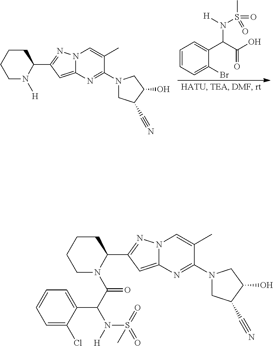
C1=CC=C(Br)C(C(C(O)=O)N([H])S(=O)(C)=O)=C1.C1N([H])C(C2=NN3C(=C2)N=C(N2CC(C#N)C(O)C2)C(C)=C3)CCC1.C1N(C(C(N([H])S(=O)(=O)C)C2=CC=CC=C2Cl)=O)C(C2=NN3C(=C2)N=C(N2CC(C#N)C(O)C2)C(C)=C3)CCC1
